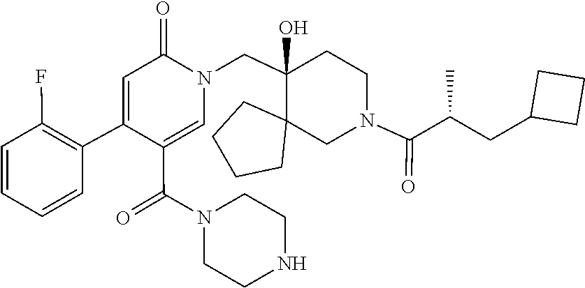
C1CNCCN1C(C1=CN(CC2(O)C3(CCCC3)CN(C(=O)C(CC3CCC3)C)CC2)C(=O)C=C1C1=C(F)C=CC=C1)=O
